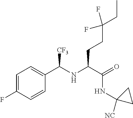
C1=C(F)C=CC(C(NC(C(=O)NC2([NC])CC2)CCC(CC)(F)F)[CF3])=C1
